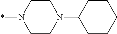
*N1CCN(C2CCCCC2)CC1
